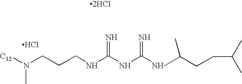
[C12]N(CCCNC(=N)NC(N)=N)C.CC(CCC(C)C)C.[2HCl].Cl
